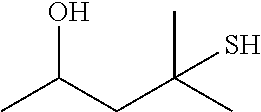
CC(CC(C)O)(C)S
